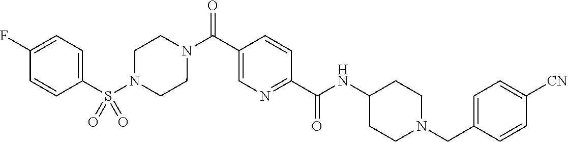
C1(CN2CCC(NC(C3=NC=C(C(N4CCN(S(C5=CC=C(F)C=C5)(=O)=O)CC4)=O)C=C3)=O)CC2)=CC=C([CN])C=C1
